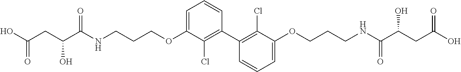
N(CCCOC1=CC=CC(C2=C(Cl)C(OCCCNC(C(CC(O)=O)O)=O)=CC=C2)=C1Cl)C(C(CC(O)=O)O)=O
